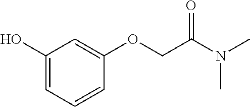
C1(O)=CC=CC(OCC(N(C)C)=O)=C1
